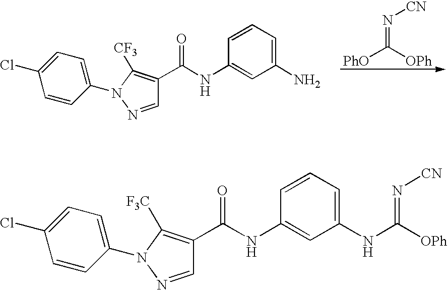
N(=C([PhO])[OPh])[CN].C(NC1=CC(N)=CC=C1)(=O)C1=C([CF3])N(C2=CC=C(Cl)C=C2)N=C1.C(NC1=CC(NC([OPh])=N[CN])=CC=C1)(=O)C1=C([F3C])N(C2=CC=C(Cl)C=C2)N=C1
